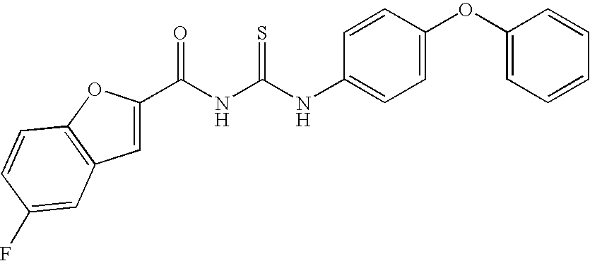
C1(C(NC(NC2=CC=C(OC3=CC=CC=C3)C=C2)=S)=O)=CC2=C(O1)C=CC(F)=C2
